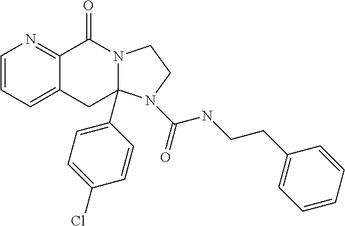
C1=CC=C2C(=N1)C(=O)N1CCN(C(NCCC3=CC=CC=C3)=O)C1(C1=CC=C(Cl)C=C1)C2
